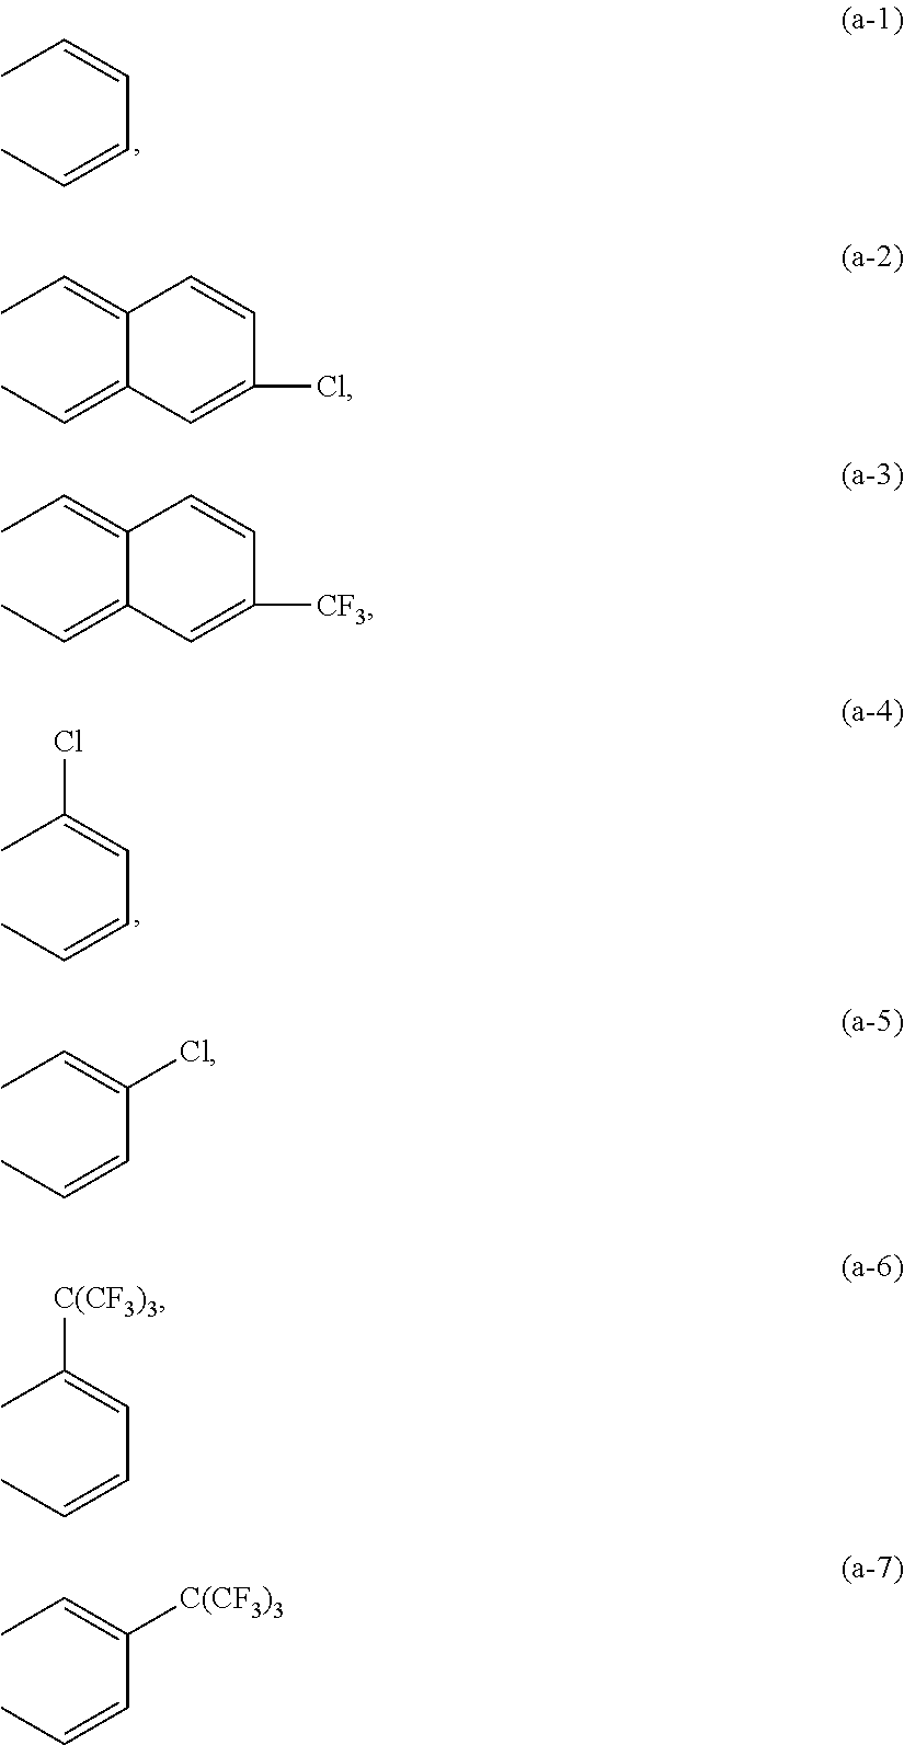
CC=CC=CC.CC(=CC=CC)Cl.CC=C1C(=CC)C=C(Cl)C=C1.CC=C1C(=CC)C=C([CF3])C=C1.CC=C(C=CC)Cl.CC(=CC=CC)[C(CF3)3].CC=C(C=CC)[C(CF3)3]
